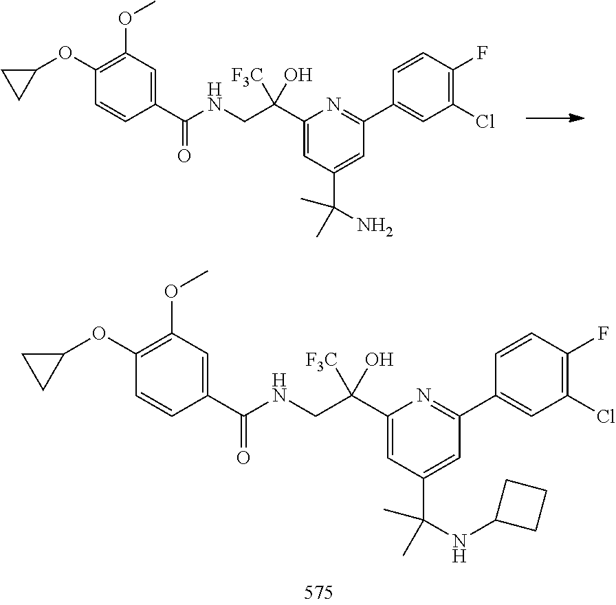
C1(C(NCC(C2=CC(C(N)(C)C)=CC(C3=CC(Cl)=C(F)C=C3)=N2)([F3C])O)=O)=CC(OC)=C(OC2CC2)C=C1.C1(C(NCC(C2=CC(C(NC3CCC3)(C)C)=CC(C3=CC(Cl)=C(F)C=C3)=N2)([F3C])O)=O)=CC(OC)=C(OC2CC2)C=C1
